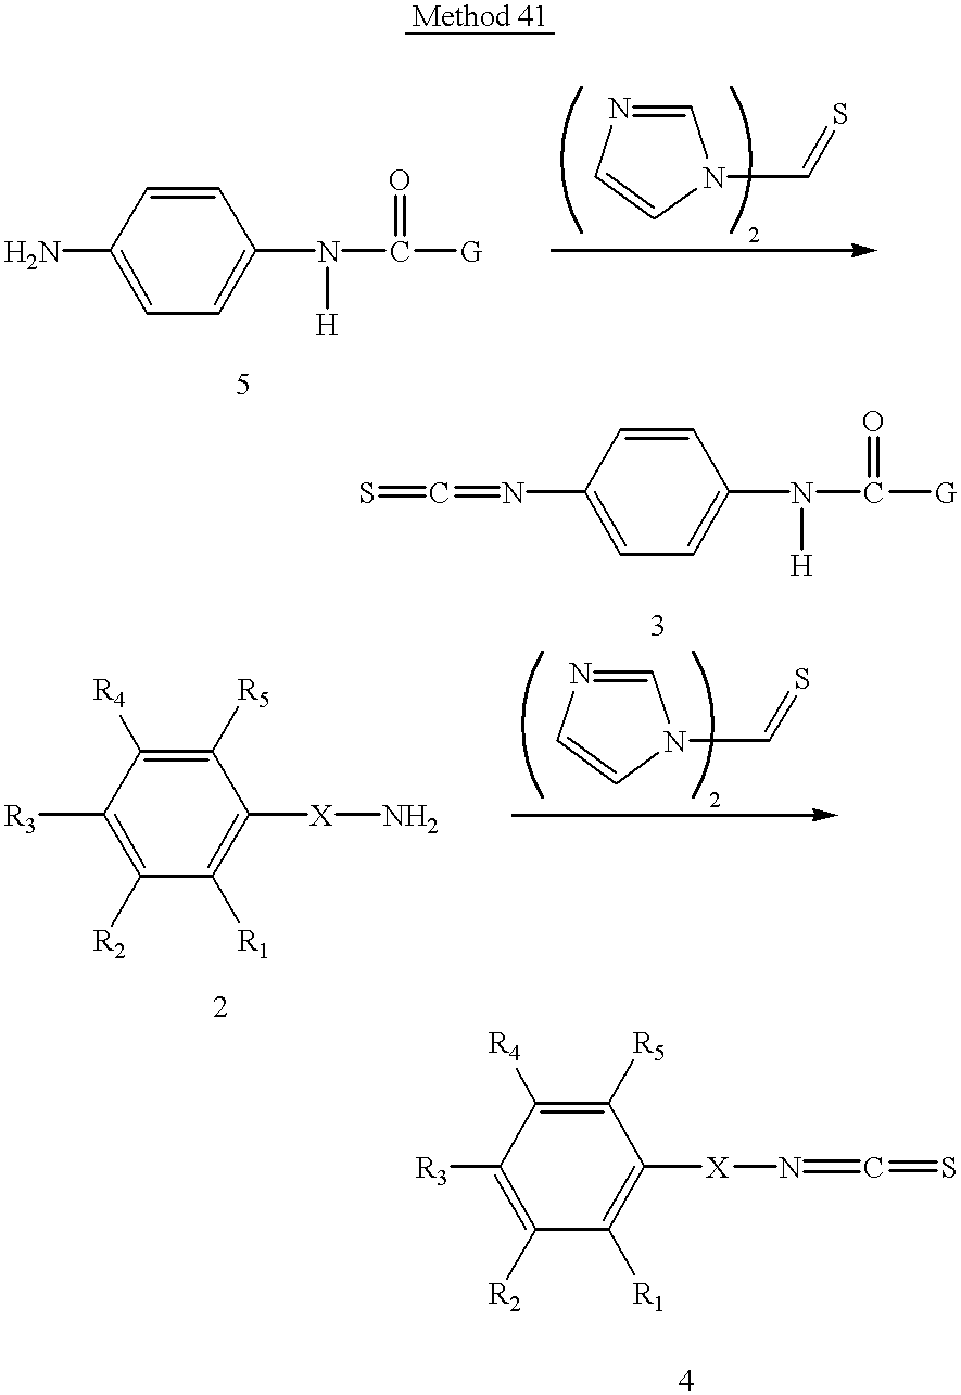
NC1=CC=C(N([H])C([G])=O)C=C1.C1=NC=CN1C=S.C1(N=C=S)=CC=C(N([H])C([G])=O)C=C1.C1([R2])=C([R3])C([R4])=C([R5])C([X]N)=C1[R1].C1=NC=CN1C=S.C1([R3])=C([R2])C([R1])=C([X]N=C=S)C([R5])=C1[R4]
